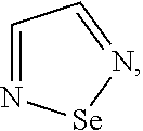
C1=N[Se]N=C1
